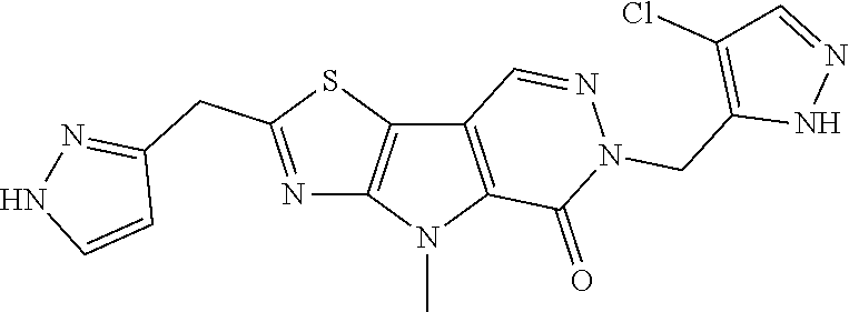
C12=C(N(C)C3=C1C=NN(CC1=C(Cl)C=NN1)C3=O)N=C(CC1=NNC=C1)S2
